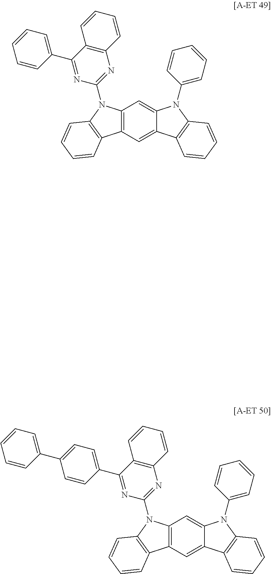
C12=C(C=C3C(=C1)N(C1=CC=CC=C1)C1=C3C=CC=C1)C1=C(N2C2=NC3=C(C(C4=CC=CC=C4)=N2)C=CC=C3)C=CC=C1.C12=C(C=C3C(=C1)N(C1=CC=CC=C1)C1=C3C=CC=C1)C1=C(N2C2=NC3=C(C(C4=CC=C(C5=CC=CC=C5)C=C4)=N2)C=CC=C3)C=CC=C1
